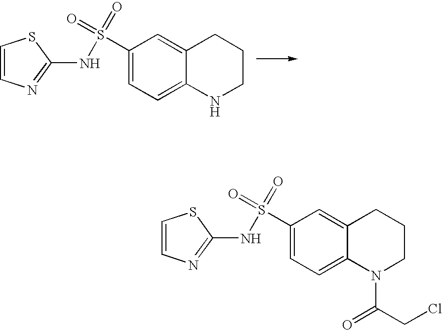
C1=CN=C(NS(=O)(=O)C2=CC=C3C(=C2)CCCN3)S1.C1=CN=C(NS(=O)(=O)C2=CC=C3C(=C2)CCCN3C(CCl)=O)S1
